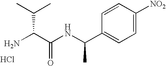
NC(C(NC(C1=CC=C([NO2])C=C1)C)=O)C(C)C.Cl
